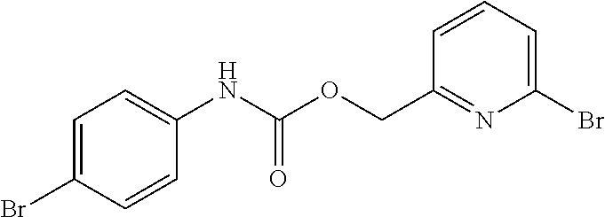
C1=C(Br)C=CC(NC(OCC2=NC(Br)=CC=C2)=O)=C1
